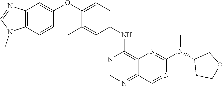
C1=NC(NC2=CC=C(OC3=CC4=C(N(C)C=N4)C=C3)C(C)=C2)=C2N=C(N(C)C3COCC3)N=CC2=N1
